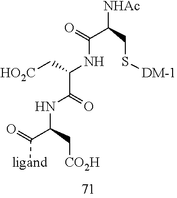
C(C(C[CO2H])NC(=O)C(NC(C(CS[DM-1])[NHAc])=O)C[HO2C])([ligand])=O
